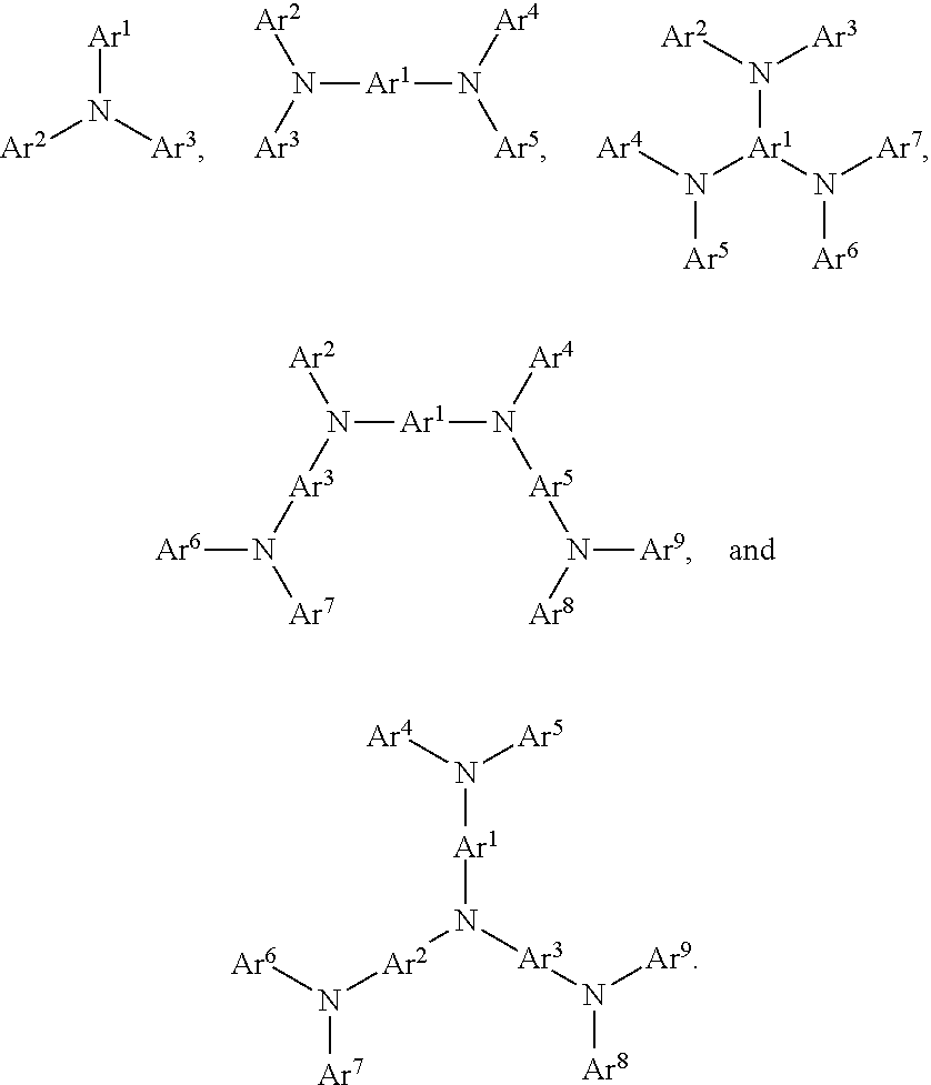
[Ar1]N([Ar3])[Ar2].N([Ar1]N([Ar5])[Ar4])([Ar3])[Ar2].[Ar1](N([Ar2])[Ar3])(N([Ar7])[Ar6])N([Ar4])[Ar5].N([Ar1]N([Ar5]N([Ar8])[Ar9])[Ar4])([Ar3]N([Ar7])[Ar6])[Ar2].[Ar1](N([Ar4])[Ar5])N([Ar2]N([Ar6])[Ar7])[Ar3]N([Ar9])[Ar8]
